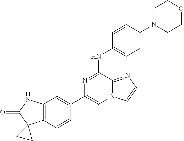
C1(C2=CC3=C(C=C2)C2(C(=O)N3)CC2)=CN2C(=NC=C2)C(NC2=CC=C(N3CCOCC3)C=C2)=N1
